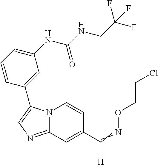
N12C(=NC=C1C1=CC(NC(NCC(F)(F)F)=O)=CC=C1)C=C(C(=NOCCCl)[H])C=C2
